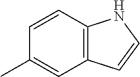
C12=C(C=CC(C)=C1)NC=C2
